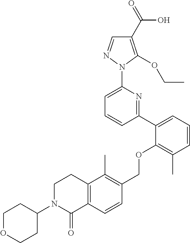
C1(C2=CC=CC(C)=C2OCC2=C(C)C3=C(C=C2)C(=O)N(C2CCOCC2)CC3)=NC(N2N=CC(C(=O)O)=C2OCC)=CC=C1
